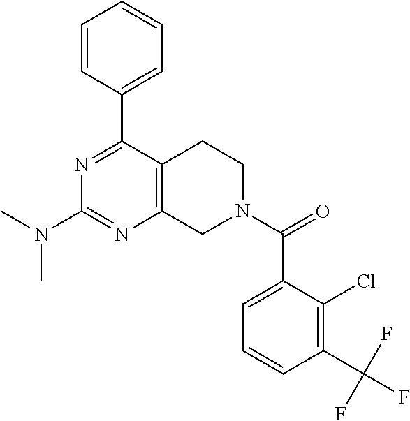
N1=C(C2=CC=CC=C2)C2=C(N=C1N(C)C)CN(C(C1=CC=CC(C(F)(F)F)=C1Cl)=O)CC2
